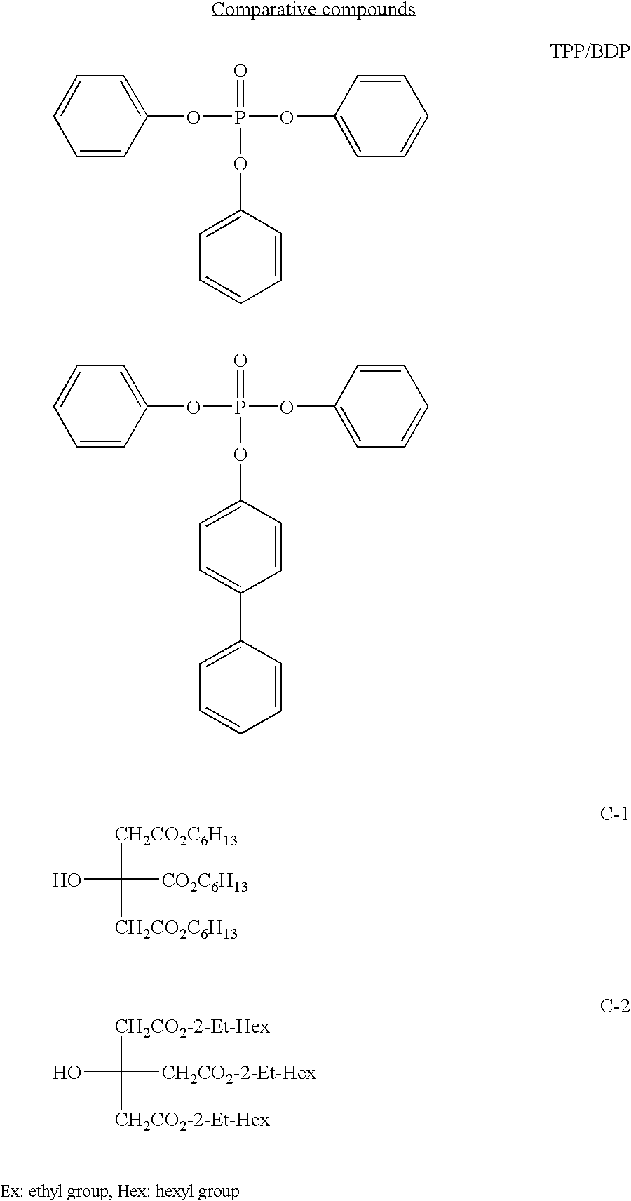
C1=CC(OP(OC2=CC=CC=C2)(=O)OC2=CC=CC=C2)=CC=C1.C1=CC(OP(OC2=CC=CC=C2)(=O)OC2=CC=C(C3=CC=CC=C3)C=C2)=CC=C1.OC([CH2CO2C6H13])([CH2CO2C6H13])[CO2C6H13].OC([CH2CO2-2-Et-Hex])([CH2CO2-2-Et-Hex])[CH2CO2-2-Et-Hex]
